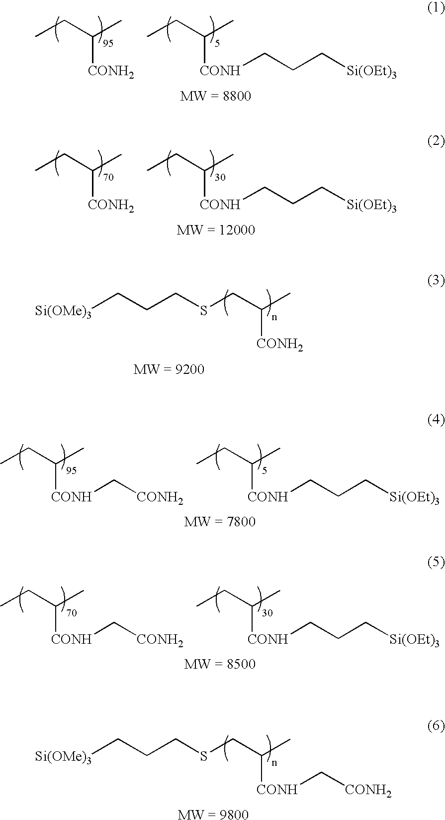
C([CONH2])(CSCCC[Si(OMe)3])C.[MW = 9200].C([CONH]C[CONH2])(CC)C.C([CONH]CCC[Si(OEt)3])(CC)C.[MW = 7800].C([CONH]C[CONH2])(CC)C.C([CONH]CCC[Si(OEt)3])(CC)C.[MW = 8500].C([CONH]C[CONH2])(CSCCC[Si(OMe)3])C.[MW = 9800].C([CONH2])(CC)C.C([CONH]CCC[Si(OEt)3])(CC)C.[MW = 8800].C([CONH2])(CC)C.C([CONH]CCC[Si(OEt)3])(CC)C.[MW = 12000]
